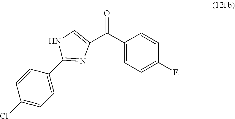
C1(Cl)=CC=C(C2=NC(C(C3=CC=C(F)C=C3)=O)=CN2)C=C1
